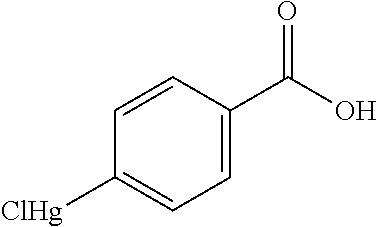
C1=CC(C(O)=O)=CC=C1[ClHg]
